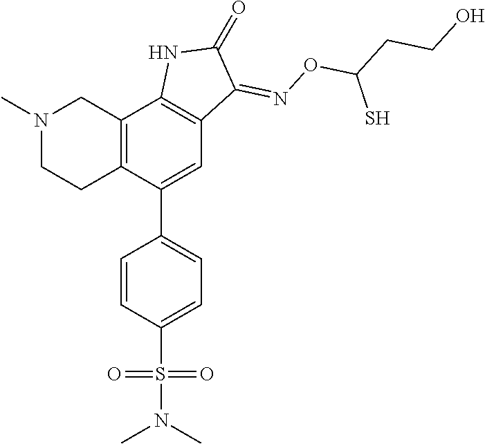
N1(C)CCC2=C(C1)C1=C(C=C2C2=CC=C(S(=O)(N(C)C)=O)C=C2)C(=NOC(CCO)S)C(=O)N1
